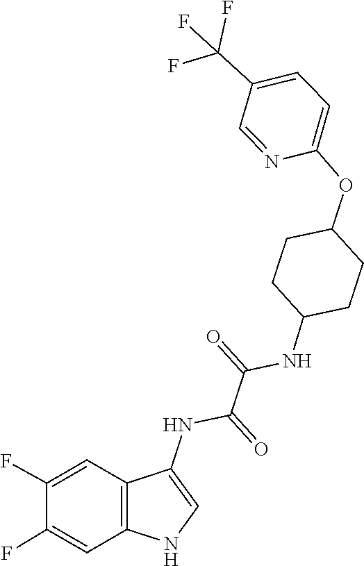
C1(OC2CCC(NC(C(NC3=CNC4=C3C=C(F)C(F)=C4)=O)=O)CC2)=CC=C(C(F)(F)F)C=N1
